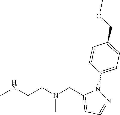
CNCCN(CC1=CC=NN1C1=CC=C(COC)C=C1)C
